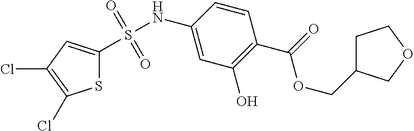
S1C(S(NC2=CC(O)=C(C(=O)OCC3CCOC3)C=C2)(=O)=O)=CC(Cl)=C1Cl
